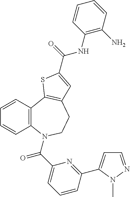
C1=NN(C)C(C2=NC(C(=O)N3C4=C(C=CC=C4)C4=C(CC3)C=C(C(=O)NC3=C(N)C=CC=C3)S4)=CC=C2)=C1
